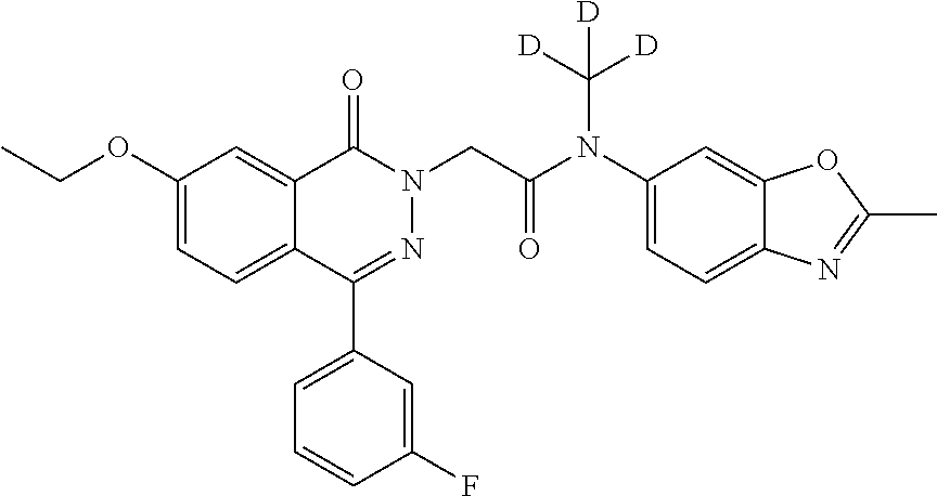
C1(OCC)=CC=C2C(=C1)C(=O)N(CC(N(C1=CC=C3C(=C1)OC(C)=N3)C([D])([D])[D])=O)N=C2C1=CC=CC(F)=C1
